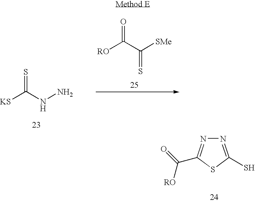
N1=C(S)SC(C([RO])=O)=N1.[KS]C(NN)=S.[RO]C(C([SMe])=S)=O
